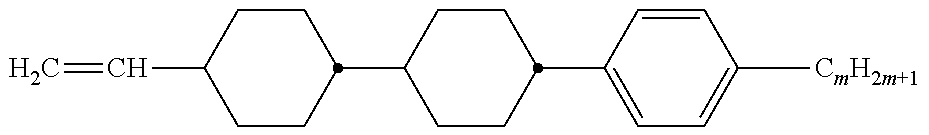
C1(C2CCC(C3CCC(C=C)CC3)CC2)=CC=C([CmH2m+1])C=C1
